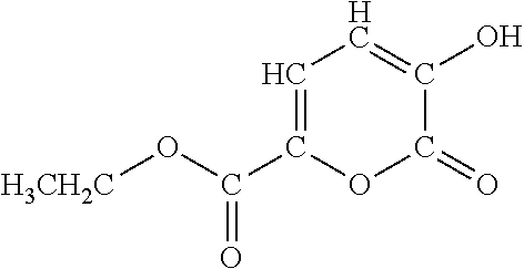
[H3CH2C]OC(C1=CC=C(O)C(=O)O1)=O
